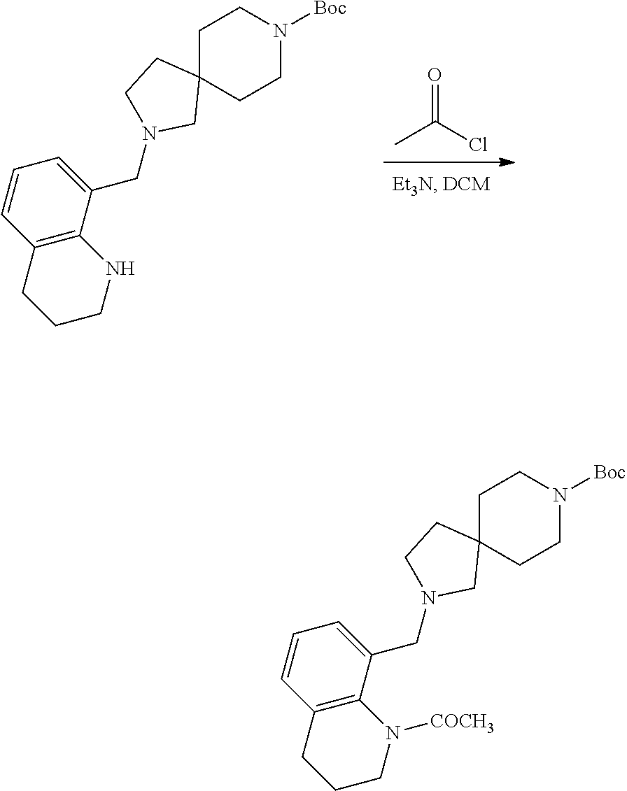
O=C(Cl)C.C1C2(CCN([Boc])C1)CCN(CC1=CC=CC3=C1NCCC3)C2.C1C2(CCN([Boc])C1)CCN(CC1=CC=CC3=C1N([COCH3])CCC3)C2
